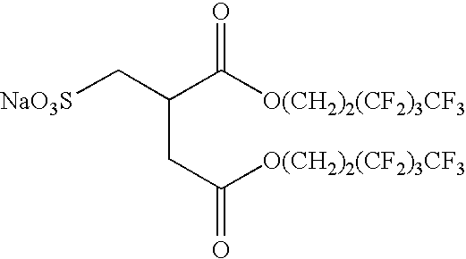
[NaO3S]CC(C([O(CH2)2(CF2)3CF3])=O)CC(=O)[O(CH2)2(CF2)3CF3]
